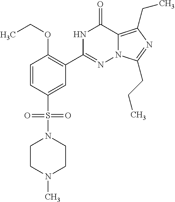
C1=CC(S(=O)(=O)N2CCN(C)CC2)=CC(C2=NN3C(=C(CC)N=C3CCC)C(=O)N2)=C1OCC
